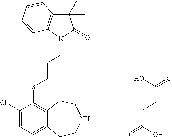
C1(C)(C)C2=C(N(CCCSC3=C4C(=CC=C3Cl)CCNCC4)C1=O)C=CC=C2.C(CCC(=O)O)(=O)O
